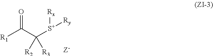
[R1]C(C([S+]([Ry])[Rx])([R2])[R3])=O
